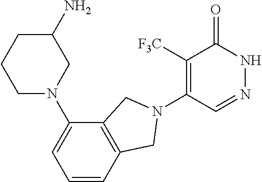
C1([F3C])=C(N2CC3=C(C(N4CCCC(N)C4)=CC=C3)C2)C=NNC1=O
